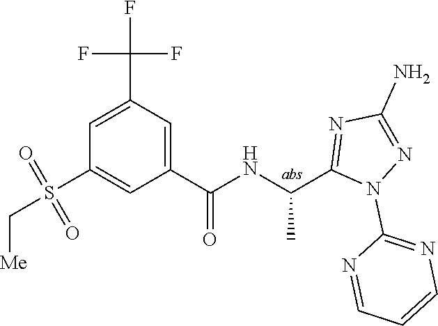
C1=C(C(F)(F)F)C=C(C(=O)NC(C)C2=NC(N)=NN2C2=NC=CC=N2)C=C1S(=O)(=O)C[Me]
